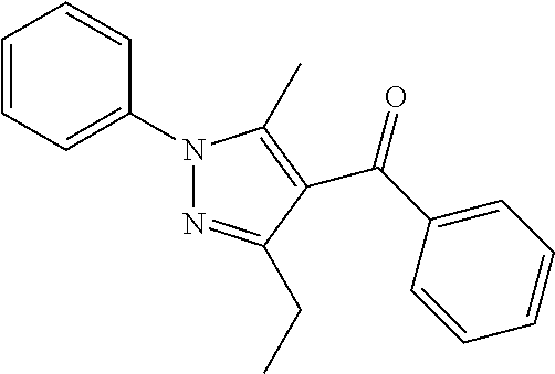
C(C1=CC=CC=C1)(=O)C1=C(C)N(C2=CC=CC=C2)N=C1CC
